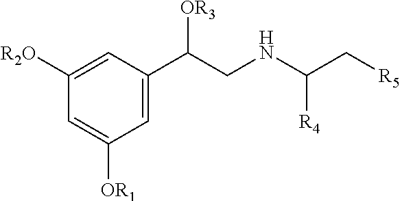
C1=C(C(CNC(C[R5])[R4])[OR3])C=C([R2O])C=C1[OR1]
